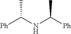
CC(NC([Ph])C)[Ph]
